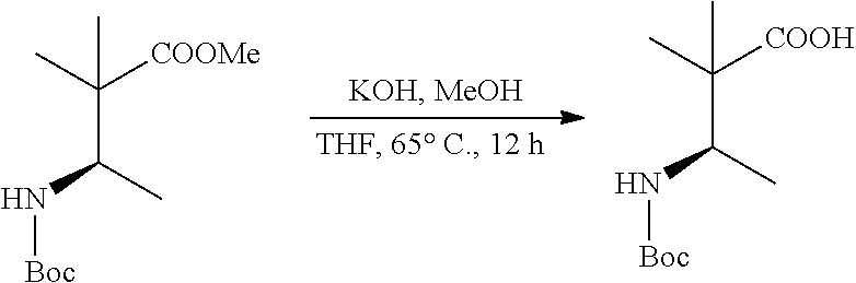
C(C(N[Boc])C)(C)([COOMe])C.C(C(N[Boc])C)(C)([COOH])C
